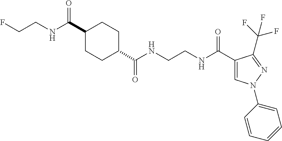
C1(C(=O)NCCF)CCC(C(NCCNC(C2=CN(C3=CC=CC=C3)N=C2C(F)(F)F)=O)=O)CC1
